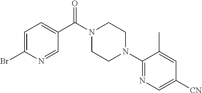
C1=C(Br)N=CC(C(N2CCN(C3=NC=C([CN])C=C3C)CC2)=O)=C1
